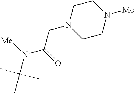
C1CN([Me])CCN1CC(N([Me])C(C)(C)C)=O
